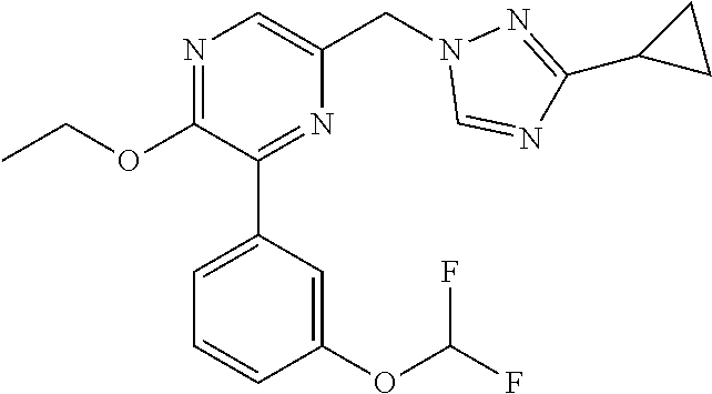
C1(OCC)=NC=C(CN2C=NC(C3CC3)=N2)N=C1C1=CC=CC(OC(F)F)=C1
